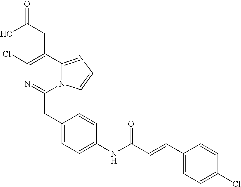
OC(CC1=C(Cl)N=C(CC2=CC=C(NC(C=CC3=CC=C(Cl)C=C3)=O)C=C2)N2C1=NC=C2)=O
